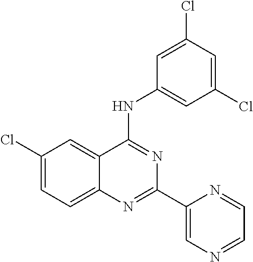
C1(Cl)=CC=C2C(=C1)C(NC1=CC(Cl)=CC(Cl)=C1)=NC(C1=CN=CC=N1)=N2
